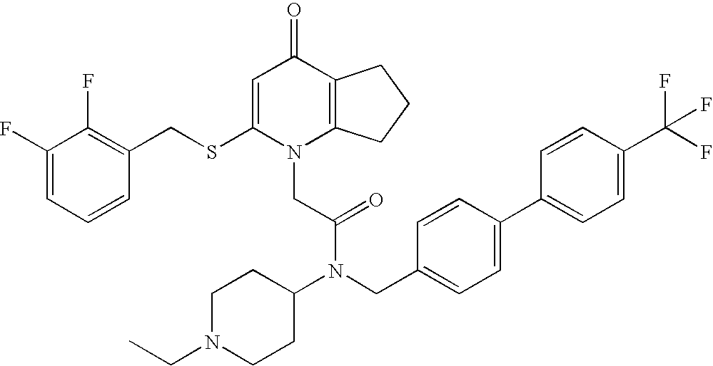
C1=C(SCC2=C(F)C(F)=CC=C2)N(CC(N(C2CCN(CC)CC2)CC2=CC=C(C3=CC=C(C(F)(F)F)C=C3)C=C2)=O)C2=C(C1=O)CCC2
